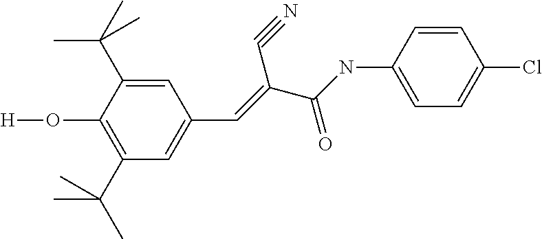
C1=C(C(C)(C)C)C(O[H])=C(C(C)(C)C)C=C1C=C(C(NC1=CC=C(Cl)C=C1)=O)C#N
